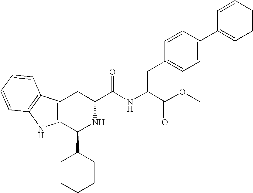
C1(C2CCCCC2)NC(C(=O)NC(CC2=CC=C(C3=CC=CC=C3)C=C2)C(OC)=O)CC2=C1NC1=C2C=CC=C1
